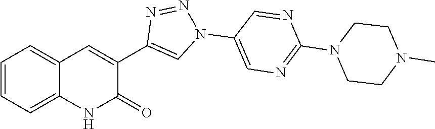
C1=CC=C2C(=C1)C=C(C1=CN(C3=CN=C(N4CCN(C)CC4)N=C3)N=N1)C(=O)N2
